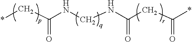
*CC(NCNC(CC(*)=O)=O)=O
